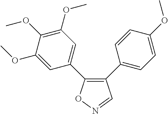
C1(C2=CC=C(OC)C=C2)=C(C2=CC(OC)=C(OC)C(OC)=C2)ON=C1
